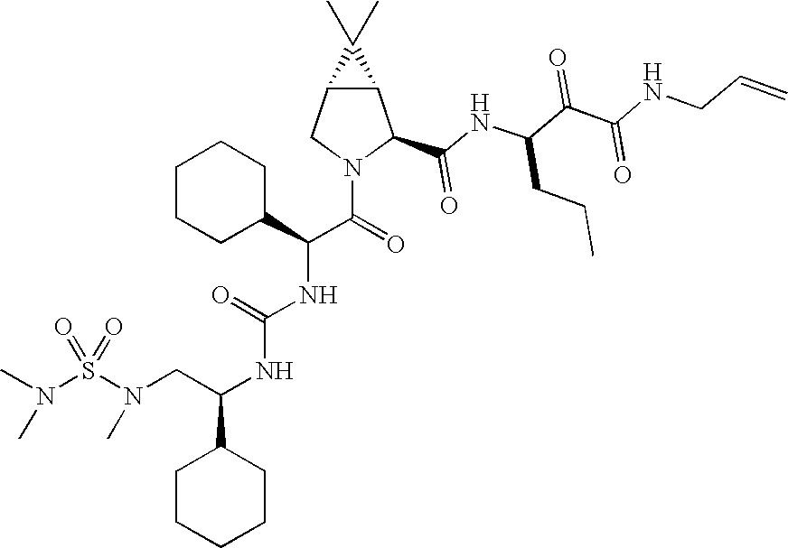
N(C(NC(C(=O)N1C(C(NC(C(C(NCC=C)=O)=O)CCC)=O)C2C(C1)C2(C)C)C1CCCCC1)=O)C(C1CCCCC1)CN(S(N(C)C)(=O)=O)C
